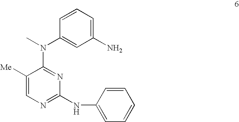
C1=CC=C(N)C=C1N(C)C1=NC(NC2=CC=CC=C2)=NC=C1[Me]
